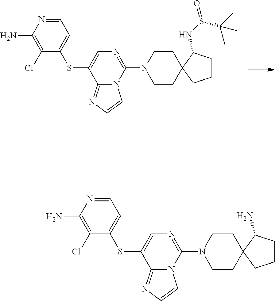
C1(SC2=CN=C(N3CCC4(CC3)CCCC4N)N3C2=NC=C3)=CC=NC(N)=C1Cl.C1(SC2=CN=C(N3CCC4(CC3)CCCC4NS(=O)C(C)(C)C)N3C2=NC=C3)=CC=NC(N)=C1Cl
